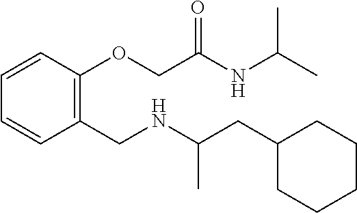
C1C(CC(NCC2=C(OCC(NC(C)C)=O)C=CC=C2)C)CCCC1
